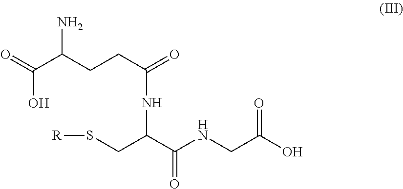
O=C(C(CCC(=O)NC(CS[R])C(NCC(O)=O)=O)N)O
